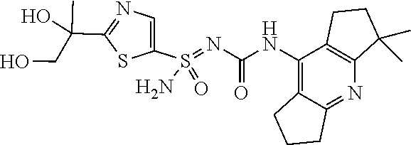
S(=O)(=NC(NC1=C2C(=NC3=C1CCC3(C)C)CCC2)=O)(C1=CN=C(C(CO)(O)C)S1)N
